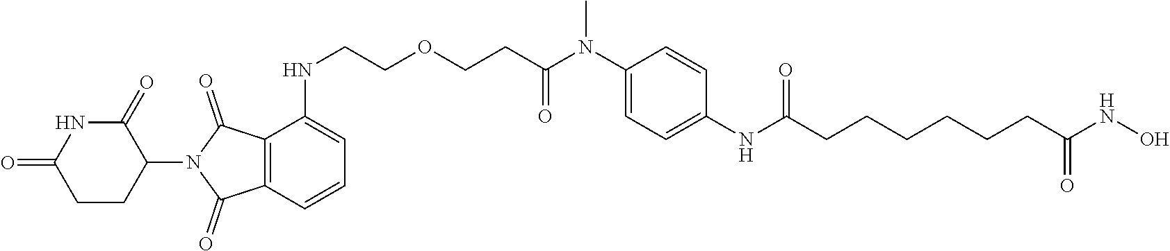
C1=C(NC(CCCCCCC(NO)=O)=O)C=CC(N(C)C(CCOCCNC2=CC=CC3=C2C(=O)N(C2C(=O)NC(=O)CC2)C3=O)=O)=C1
